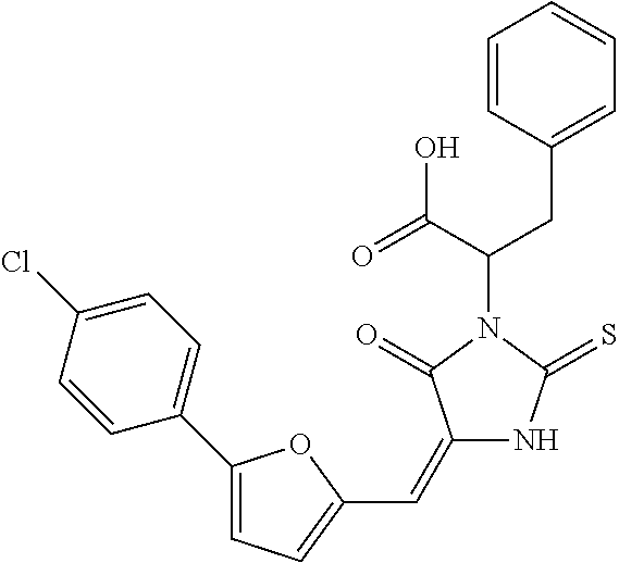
C1=CC(CC(C(=O)O)N2C(=O)C(=CC3=CC=C(C4=CC=C(Cl)C=C4)O3)NC2=S)=CC=C1
